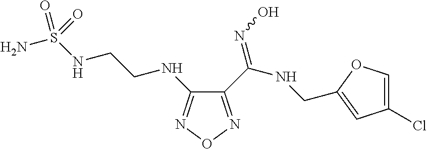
N(C1=NON=C1C(NCC1=CC(Cl)=CO1)=NO)CCNS(=O)(N)=O
